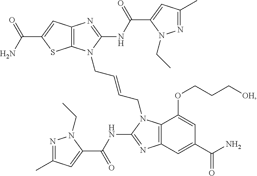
C12=C(N=C(NC(C3=CC(C)=NN3CC)=O)N1CC=CCN1C3=C(N=C1NC(C1=CC(C)=NN1CC)=O)C=C(C(N)=O)C=C3OCCC[OH])C=C(C(=O)N)S2
